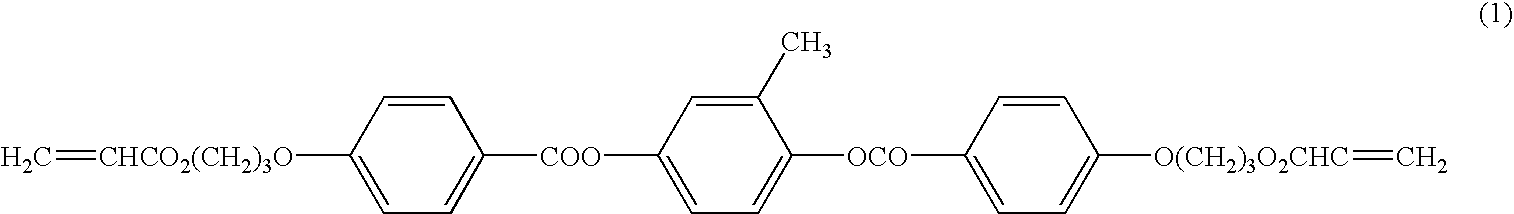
C1([CHCO2(CH2)3O]=C)=CC=C([COO]C2=CC=C([OCO]C3=CC=C([O(CH2)3O2CHC]=C)C=C3)C(C)=C2)C=C1
